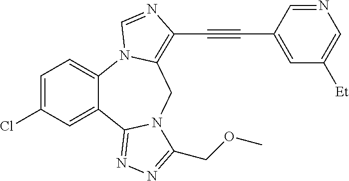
C1=C(Cl)C=C2C(=C1)N1C(=C(C#CC3=CC([Et])=CN=C3)N=C1)CN1C2=NN=C1COC
